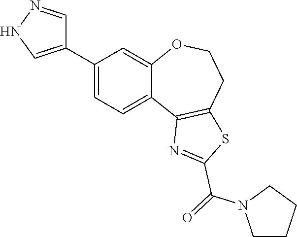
C1(C2=CNN=C2)=CC=C2C(=C1)OCCC1=C2N=C(C(=O)N2CCCC2)S1
